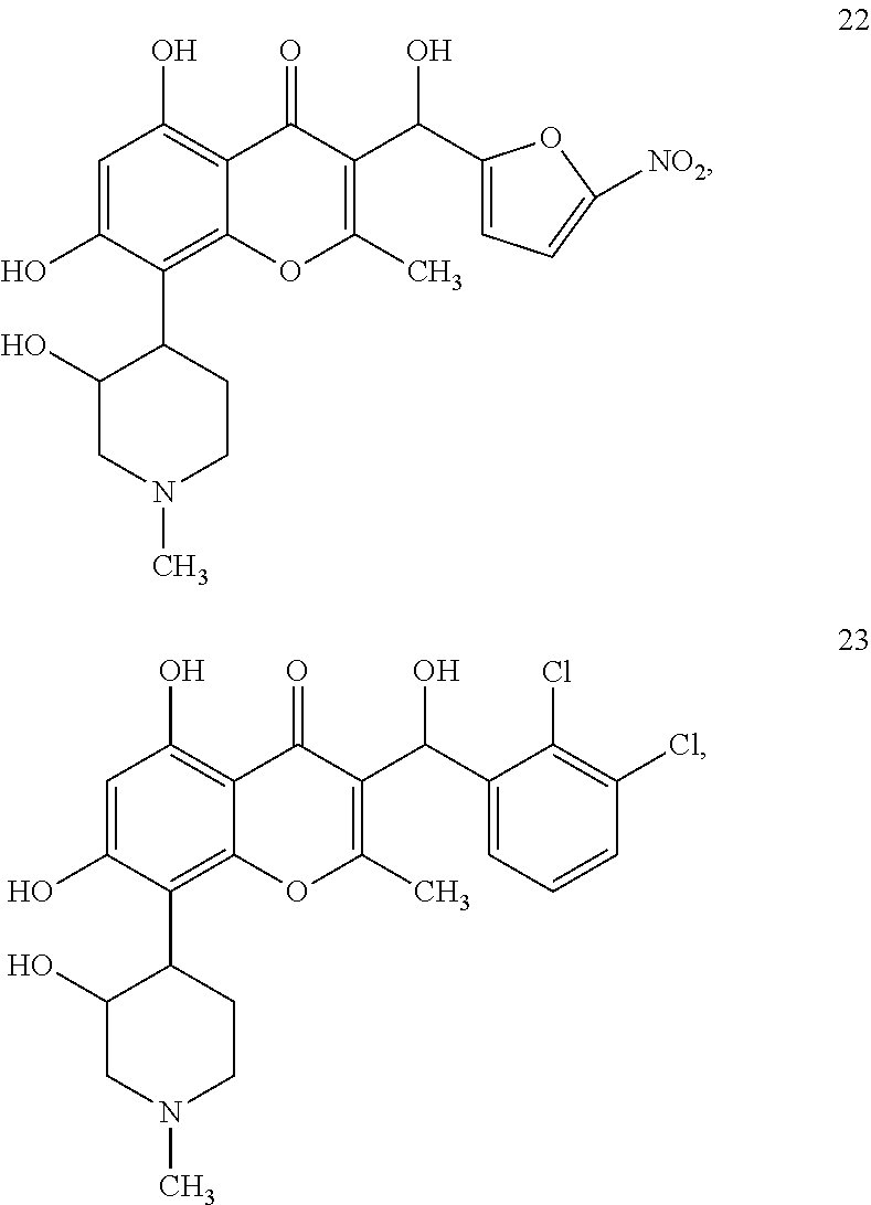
OC1=CC(O)=C2C(=C1C1C(O)CN(C)CC1)OC(C)=C(C(C1=CC=C([NO2])O1)O)C2=O.OC1=CC(O)=C2C(=C1C1C(O)CN(C)CC1)OC(C)=C(C(C1=CC=CC(Cl)=C1Cl)O)C2=O
